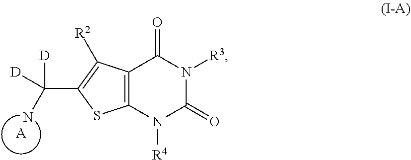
[A].C12=C(N([R4])C(=O)N([R3])C1=O)SC(C(N)([D])[D])=C2[R2]
